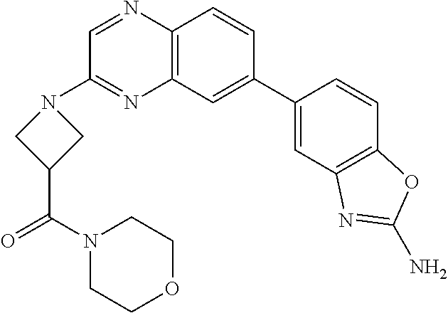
C12=C(C=C(C3=CC4=C(C=C3)OC(N)=N4)C=C1)N=C(N1CC(C(N3CCOCC3)=O)C1)C=N2
